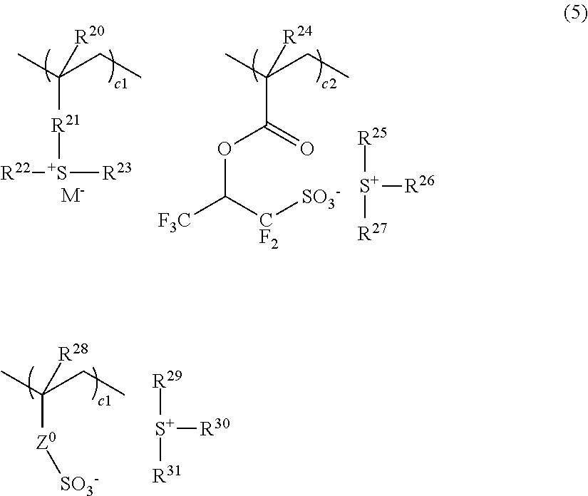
CC(CC)([R20])[R21][S+]([R23])[R22].[M-].CC(CC)([R24])C(OC([F3C])[CF2][SO3-])=O.[S+]([R26])([R25])[R27].CC(CC)([R28])[Z0][SO3-].[S+]([R30])([R29])[R31]
